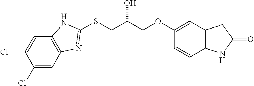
C1(Cl)=CC2=C(C=C1Cl)NC(SCC(COC1=CC3=C(C=C1)NC(=O)C3)O)=N2
